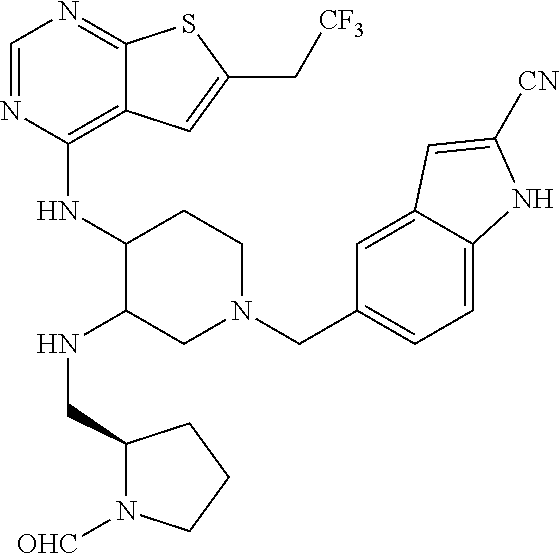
C1=NC(NC2C(NCC3N([OHC])CCC3)CN(CC3=CC=C4C(=C3)C=C([CN])N4)CC2)=C2C(=N1)SC(C[CF3])=C2
